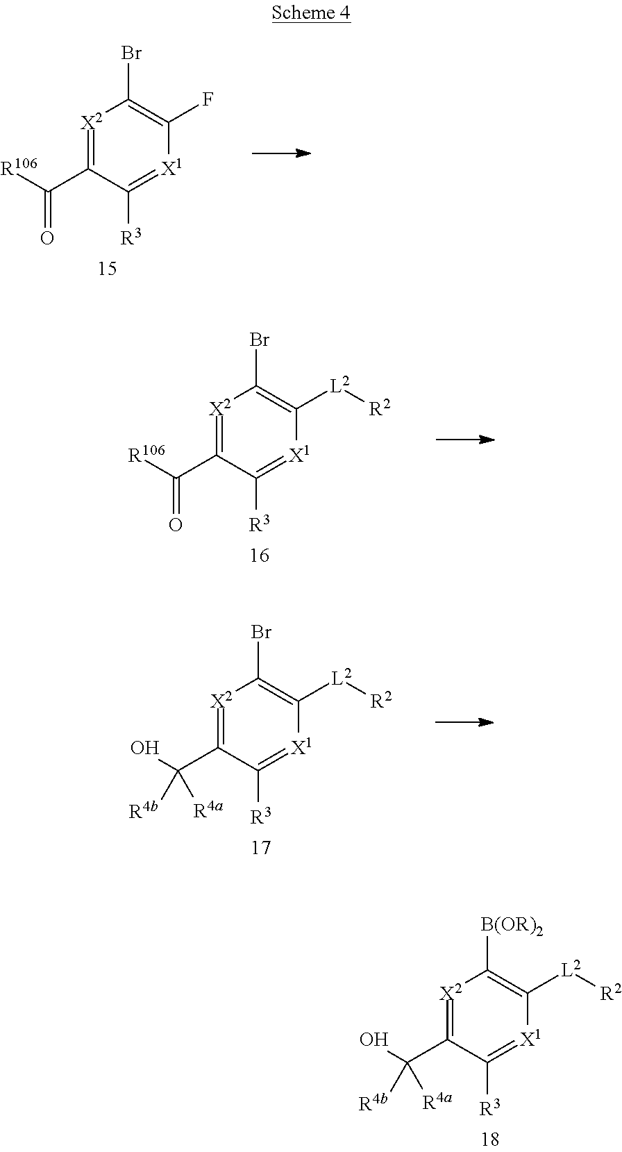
[X2]1=C(C(O)([R4b])[R4a])C([R3])=[X1]C([L2][R2])=C1[B(OR)2].[X2]1=C(C([R106])=O)C([R3])=[X1]C(F)=C1Br.[X2]1=C(C([R106])=O)C([R3])=[X1]C([L2][R2])=C1Br.[X2]1=C(C(O)([R4b])[R4a])C([R3])=[X1]C([L2][R2])=C1Br
